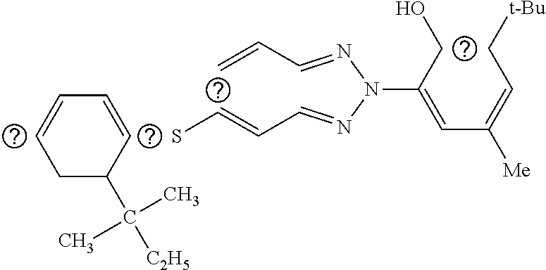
C1C(C([C2H5])(C)C)C=CC=C1.SC=CC=NN(N=CC=C)C(=CC(=CC[t-Bu])[Me])CO
